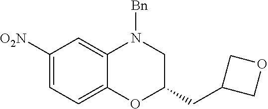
C1([O2N])=CC=C2C(=C1)N([Bn])CC(CC1COC1)O2
